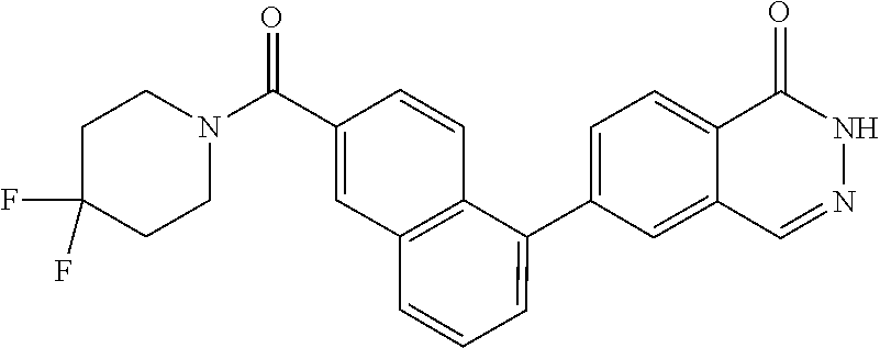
C1(C2=CC=CC3=C2C=CC(C(N2CCC(F)(F)CC2)=O)=C3)=CC=C2C(=C1)C=NNC2=O
